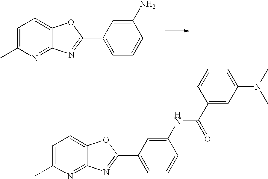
C1=C(C)N=C2C(=C1)OC(C1=CC=CC(NC(C3=CC(N(C)C)=CC=C3)=O)=C1)=N2.C1=C(C)N=C2C(=C1)OC(C1=CC=CC(N)=C1)=N2
